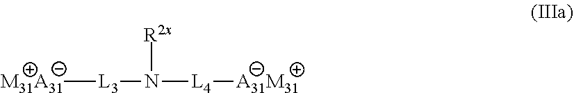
[M31A31][L3]N([L4][A31M31])[R2x]
